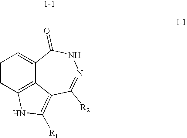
C1=CC2=C3C(=C1)C(=O)NN=C([R2])C3=C([R1])N2
